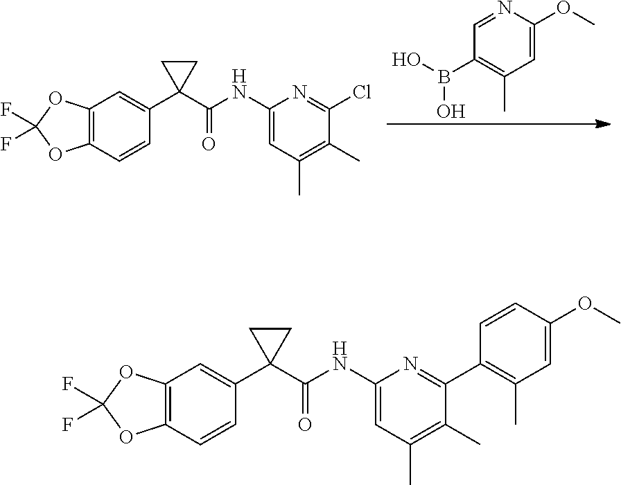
C12=C(C=CC(C3(C(NC4=CC(C)=C(C)C(Cl)=N4)=O)CC3)=C1)OC(F)(F)O2.C1=NC(OC)=CC(C)=C1B(O)O.C12=C(C=CC(C3(C(NC4=CC(C)=C(C)C(C5=C(C)C=C(OC)C=C5)=N4)=O)CC3)=C1)OC(F)(F)O2
